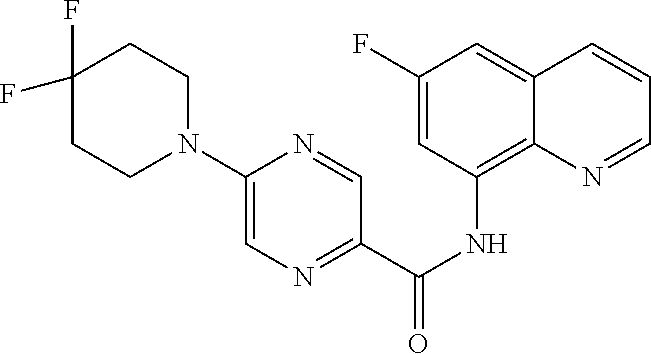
C1(F)=CC(NC(C2=NC=C(N3CCC(F)(F)CC3)N=C2)=O)=C2C(=C1)C=CC=N2
